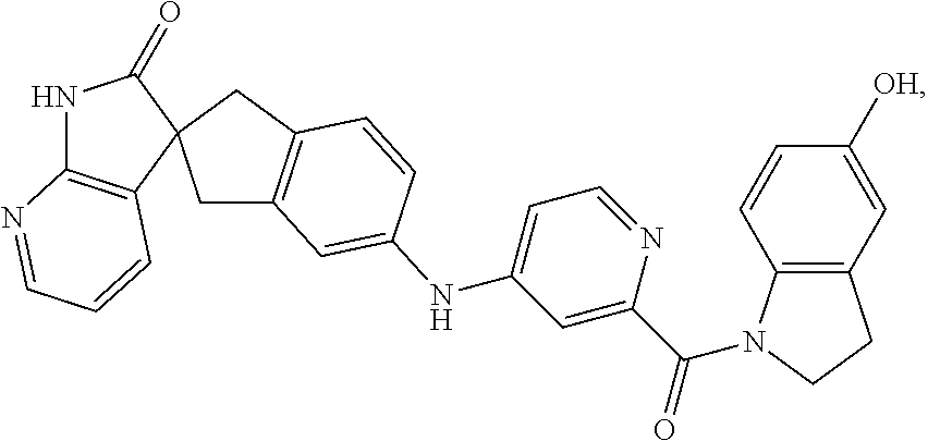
C1(=O)NC2=C(C=CC=N2)C12CC1=C(C2)C=CC(NC2=CC=NC(C(=O)N3C4=C(CC3)C=C([OH])C=C4)=C2)=C1
